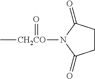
C1CC(=O)N([CH2CO](=O)C)C1=O
